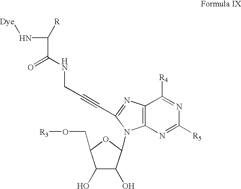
C1(O)C(O)C(N2C3=C(C([R4])=NC([R5])=N3)N=C2C#CCNC(C([R])N[Dye])=O)OC1CO[R3]
